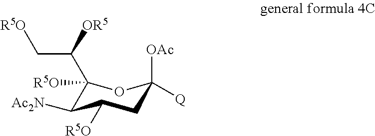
C1([R5O])(C(C[R5O])[OR5])C([Ac2N])C([R5O])CC([Q])([OAc])O1
